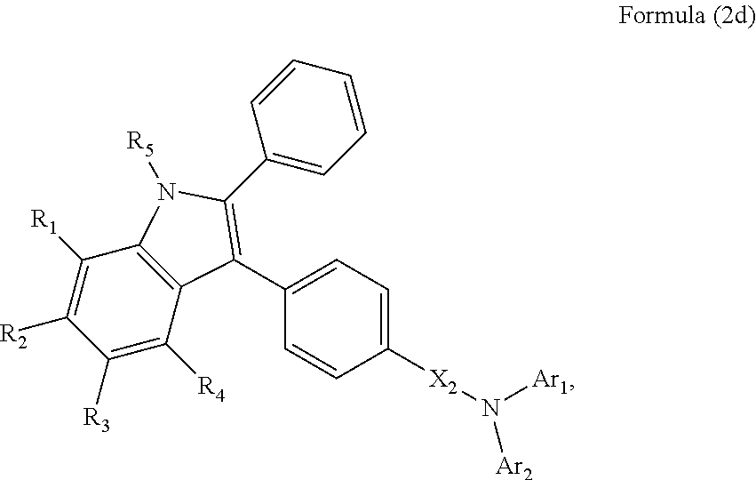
C1([R3])=C([R4])C2=C(C([R1])=C1[R2])N([R5])C(C1=CC=CC=C1)=C2C1=CC=C([X2]N([Ar1])[Ar2])C=C1
